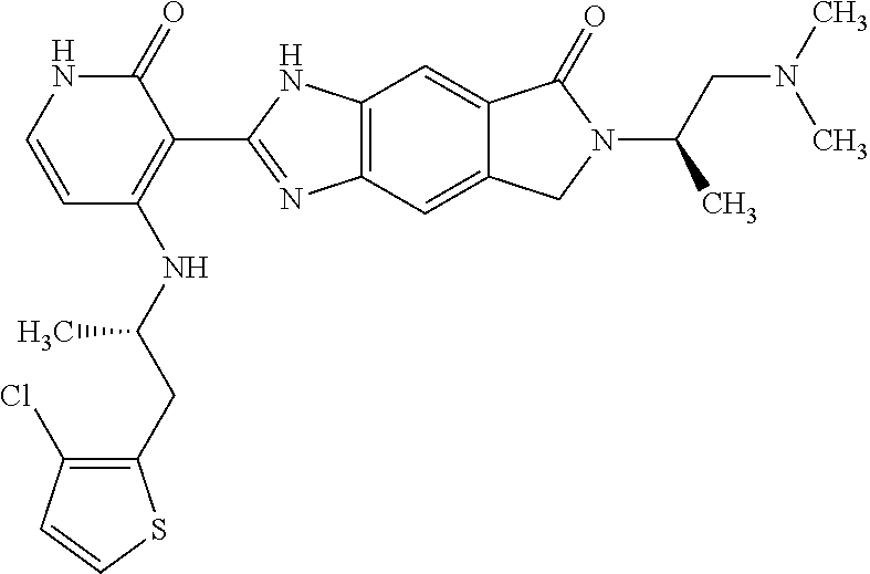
C1(Cl)=C(CC(NC2=C(C3=NC4=C(N3)C=C3C(=C4)CN(C(CN(C)C)C)C3=O)C(=O)NC=C2)C)SC=C1
